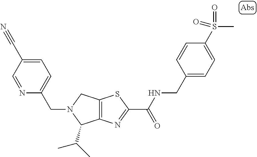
C12=C(N=C(C(NCC3=CC=C(S(C)(=O)=O)C=C3)=O)S1)C(C(C)C)N(CC1=CC=C(C#N)C=N1)C2
